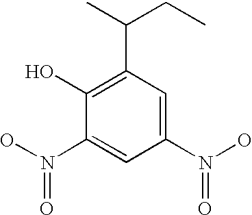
C1(N(O)=O)=CC(N(O)=O)=CC(C(CC)C)=C1O
